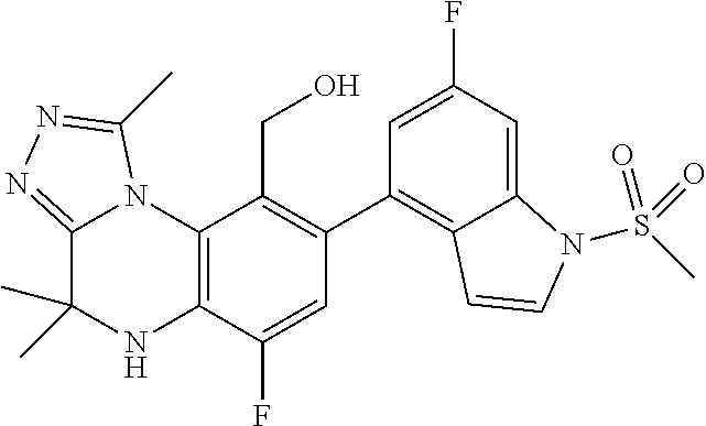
C1(C2=C3C(=CC(F)=C2)N(S(C)(=O)=O)C=C3)=C(CO)C2=C(C(F)=C1)NC(C)(C)C1=NN=C(C)N21
